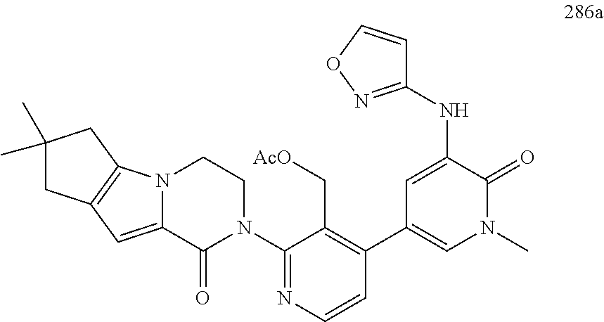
C1=C(NC2=NOC=C2)C(=O)N(C)C=C1C1=C(C[AcO])C(N2CCN3C(=CC4=C3CC(C)(C)C4)C2=O)=NC=C1
